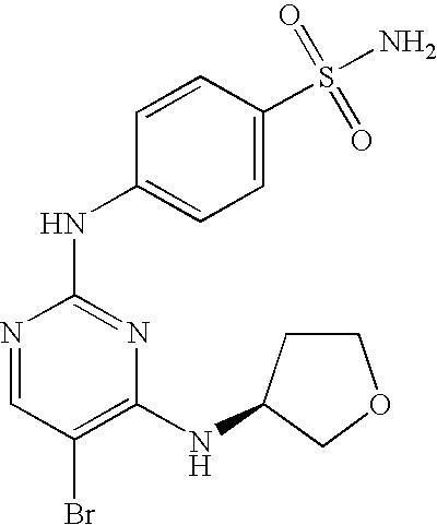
N1=CC(Br)=C(NC2CCOC2)N=C1NC1=CC=C(S(=O)(=O)N)C=C1
